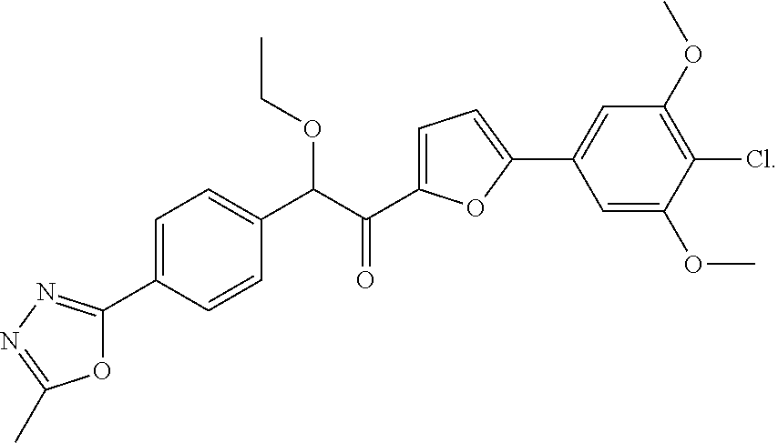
O1C(C2=CC=C(C(C(C3=CC=C(C4=CC(OC)=C(Cl)C(OC)=C4)O3)=O)OCC)C=C2)=NN=C1C
